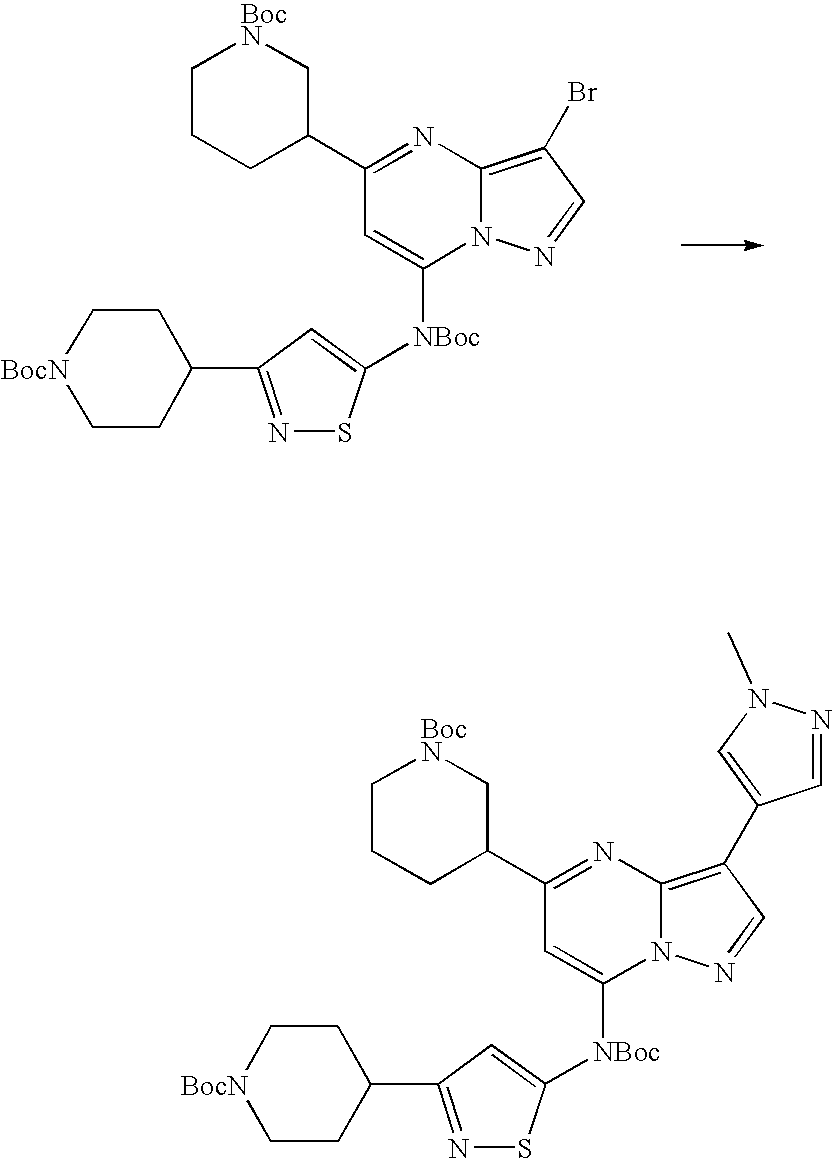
C1(C2=NC3=C(Br)C=NN3C([NBoc]C3=CC(C4CC[BocN]CC4)=NS3)=C2)C[BocN]CCC1.C1(C2=NC3=C(C4=CN(C)N=C4)C=NN3C([NBoc]C3=CC(C4CC[BocN]CC4)=NS3)=C2)C[BocN]CCC1
